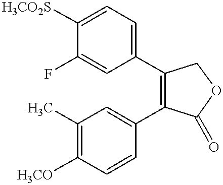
C1=C(F)C([H3CO2S])=CC=C1C1=C(C2=CC(C)=C([H3CO])C=C2)C(=O)OC1
